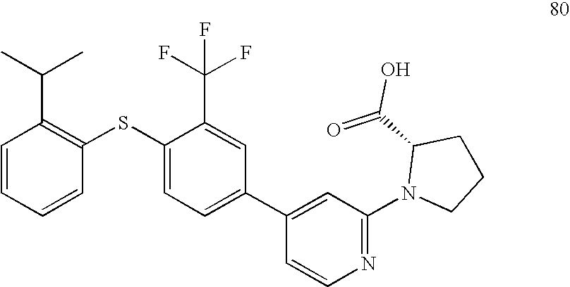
C1=CC=CC(SC2=CC=C(C3=CC(N4CCCC4C(O)=O)=NC=C3)C=C2C(F)(F)F)=C1C(C)C
